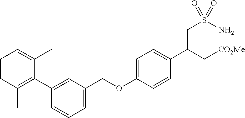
C1=CC(C)=C(C2=CC(COC3=CC=C(C(C[CO2Me])CS(N)(=O)=O)C=C3)=CC=C2)C(C)=C1
